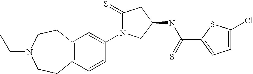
C12=C(C=CC(N3C(=S)CC(NC(=S)C4=CC=C(Cl)S4)C3)=C1)CCN(CC)CC2
